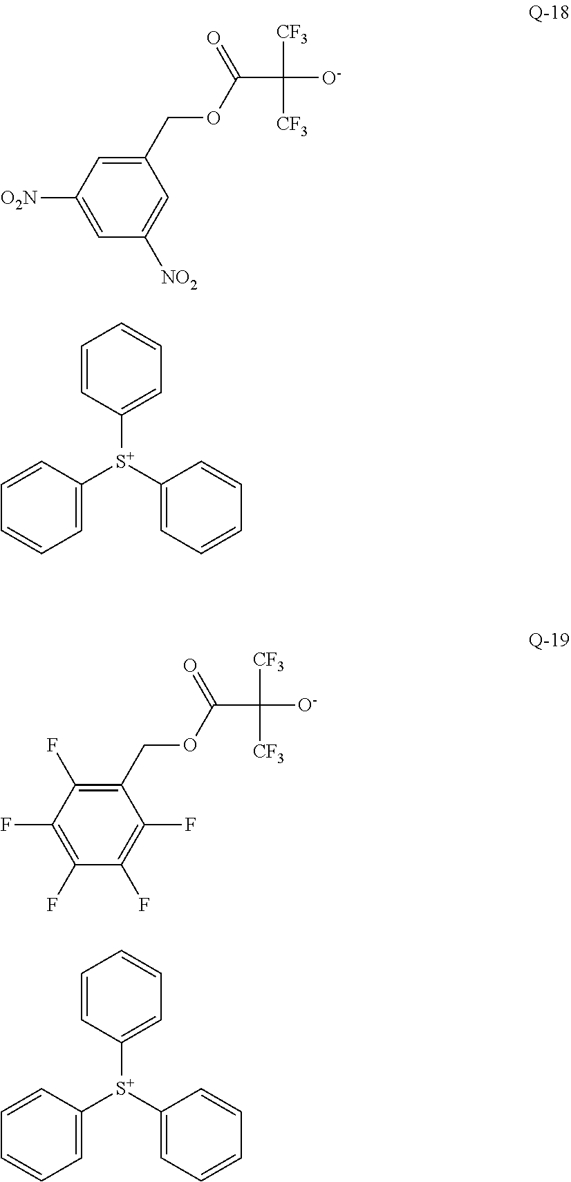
C1(COC(=O)C([CF3])([CF3])[O-])=CC([O2N])=CC([NO2])=C1.C1=CC([S+](C2=CC=CC=C2)C2=CC=CC=C2)=CC=C1.C1(COC(=O)C([CF3])([CF3])[O-])=C(F)C(F)=C(F)C(F)=C1F.C1=CC([S+](C2=CC=CC=C2)C2=CC=CC=C2)=CC=C1
